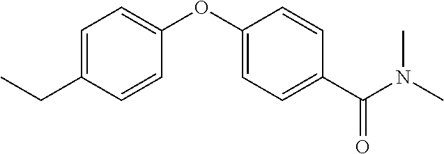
C1=C(CC)C=CC(OC2=CC=C(C(N(C)C)=O)C=C2)=C1
